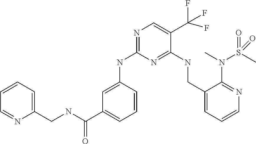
C1=C(NC2=NC=C(C(F)(F)F)C(NCC3=CC=CN=C3N(S(=O)(C)=O)C)=N2)C=CC=C1C(NCC1=CC=CC=N1)=O
